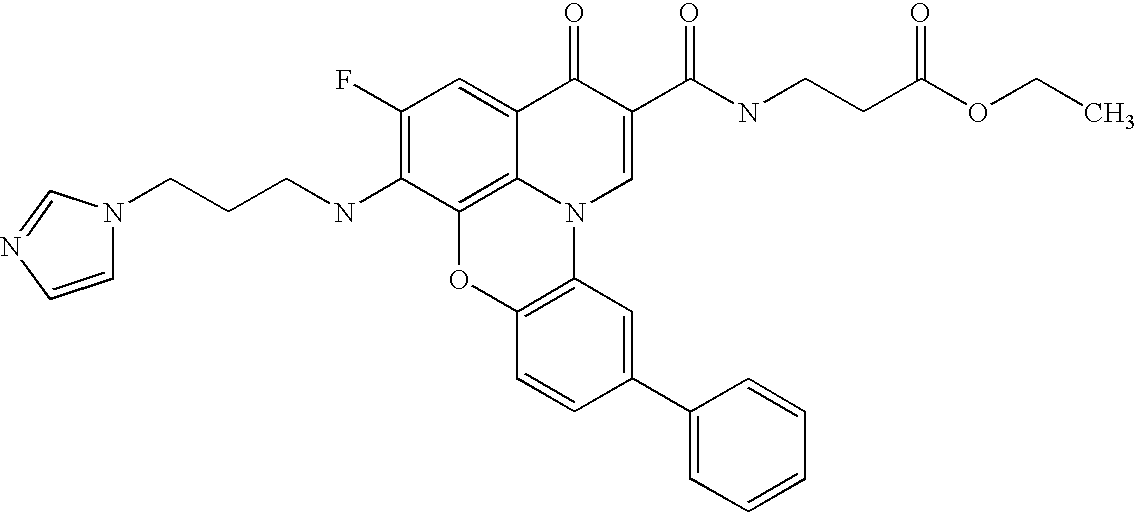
C1(F)=C(NCCCN2C=CN=C2)C2=C3C(=C1)C(=O)C(C(NCCC(OCC)=O)=O)=CN3C1=C(O2)C=CC(C2=CC=CC=C2)=C1
